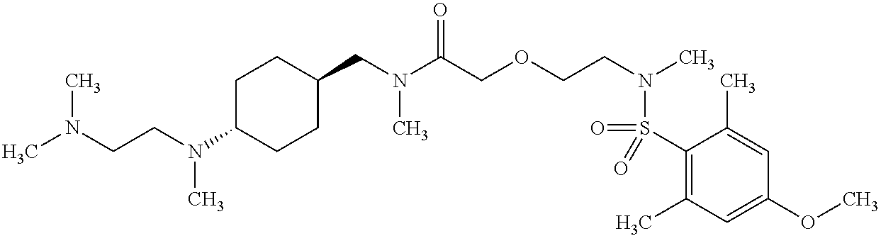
C1C(N(CCN(C)C)C)CCC(CN(C(COCCN(C)S(=O)(C2=C(C)C=C(OC)C=C2C)=O)=O)C)C1
